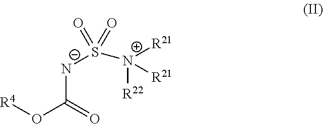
[N-](C(O[R4])=O)S([N+]([R22])([R21])[R21])(=O)=O
